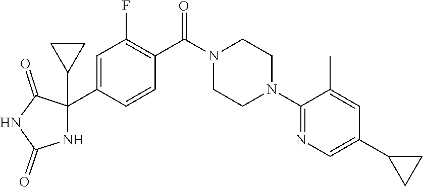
C1=C(C2(C3CC3)C(=O)NC(=O)N2)C=CC(C(N2CCN(C3=NC=C(C4CC4)C=C3C)CC2)=O)=C1F
